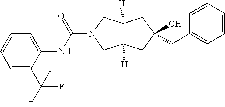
C1(CC2=CC=CC=C2)(O)CC2([H])CN(C(NC3=CC=CC=C3C(F)(F)F)=O)CC2([H])C1
